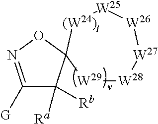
C1([G])=NOC2(C1([Rb])[Ra])[W29][W28][W27][W26][W25][(W24)t]2
